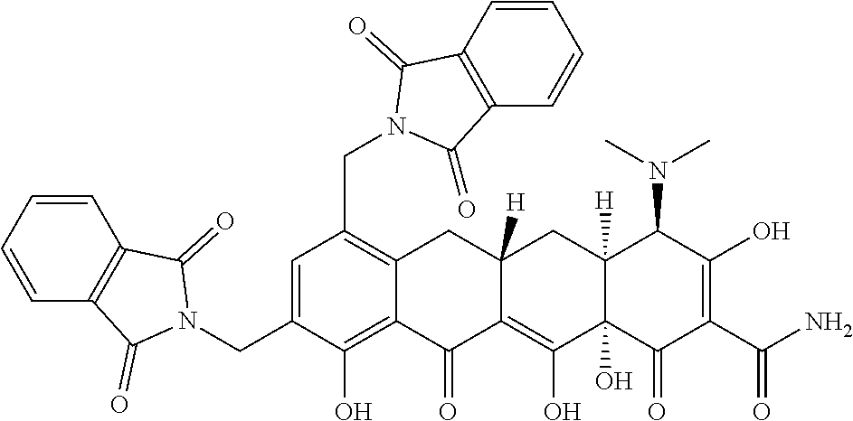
C1=C(CN2C(=O)C3=C(C=CC=C3)C2=O)C(O)=C2C(=C1CN1C(=O)C3=C(C=CC=C3)C1=O)CC1([H])C(=C(O)C3(O)C([H])(C1)C(N(C)C)C(O)=C(C(N)=O)C3=O)C2=O
